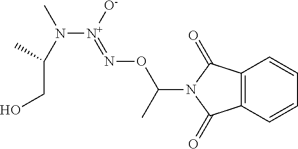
C12=C(C=CC=C1)C(=O)N(C(C)ON=[N+](N(C(CO)C)C)[O-])C2=O
